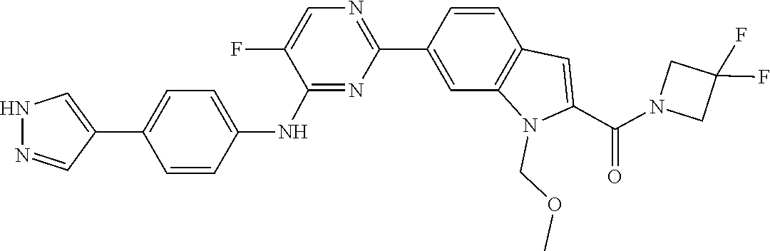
C1(F)(F)CN(C(C2=CC3=C(N2COC)C=C(C2=NC=C(F)C(NC4=CC=C(C5=CNN=C5)C=C4)=N2)C=C3)=O)C1
